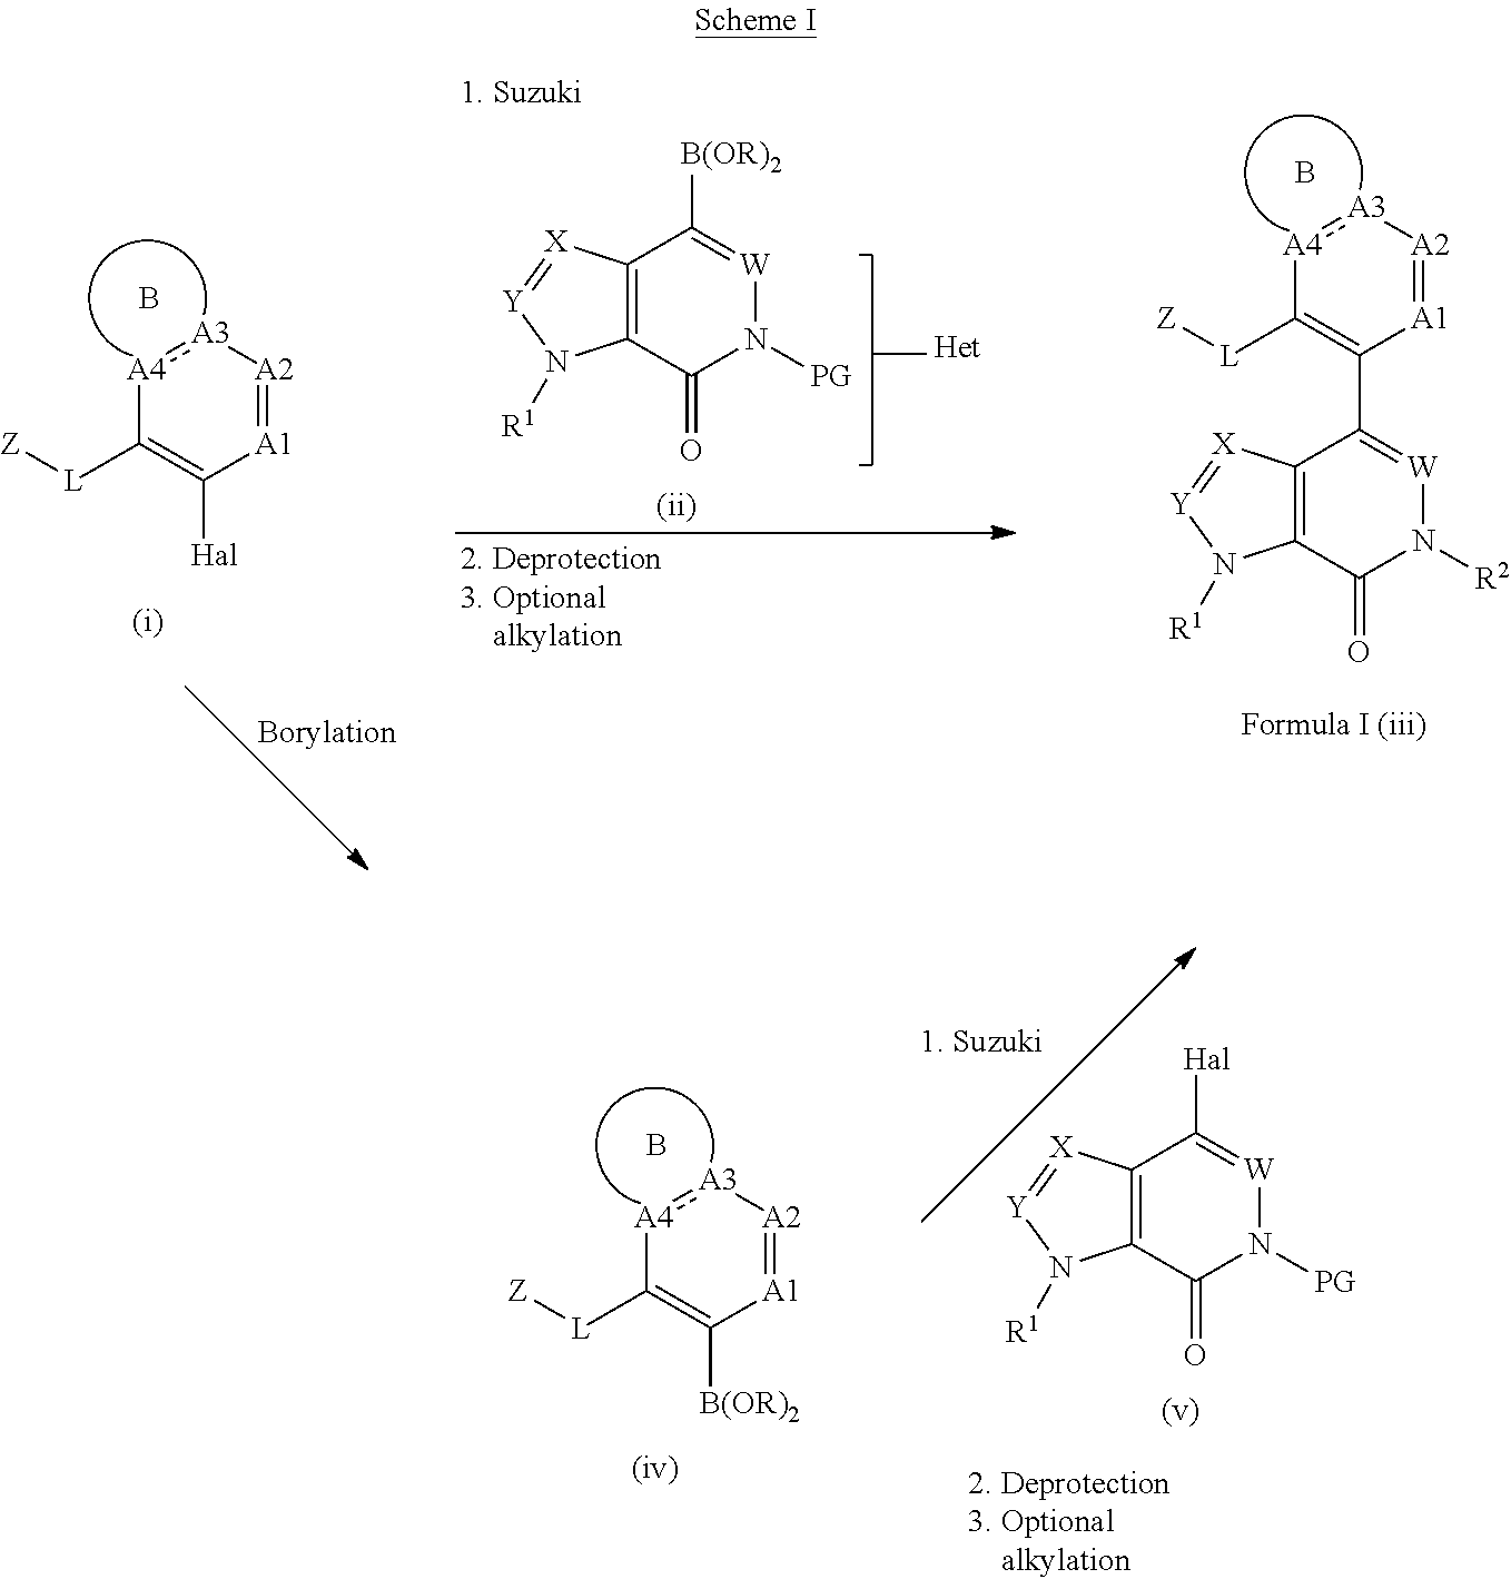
[A1]1=[A2][A3]:[A4]C([L][Z])=C1[Hal].B.C12=C(C(=O)N([PG])[W]=C1[B(OR)2])N([R1])[Y]=[X]2.B.[A1]1=[A2][A3]:[A4]C([L][Z])=C1C1=[W]N([R2])C(=O)C2=C1[X]=[Y]N2[R1].[A1]1=[A2][A3]:[A4]C([L][Z])=C1[B(OR)2].B.C12=C(C(=O)N([PG])[W]=C1[Hal])N([R1])[Y]=[X]2
